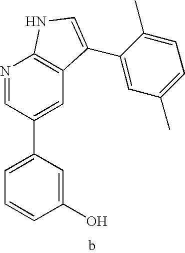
C1(O)=CC(C2=CC3=C(N=C2)NC=C3C2=CC(C)=CC=C2C)=CC=C1
